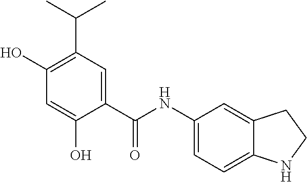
C1(O)=C(C(C)C)C=C(C(NC2=CC=C3C(=C2)CCN3)=O)C(O)=C1
